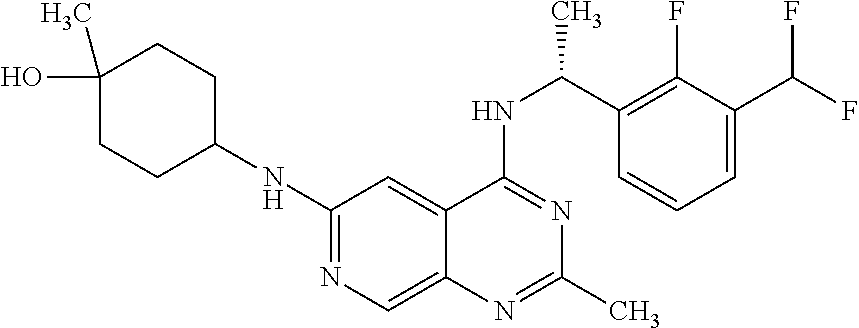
N1=C(NC2CCC(O)(C)CC2)C=C2C(=C1)N=C(C)N=C2NC(C1=C(F)C(C(F)F)=CC=C1)C
